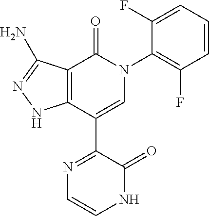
C1(=O)C2=C(C(C3=NC=CNC3=O)=CN1C1=C(F)C=CC=C1F)NN=C2N
